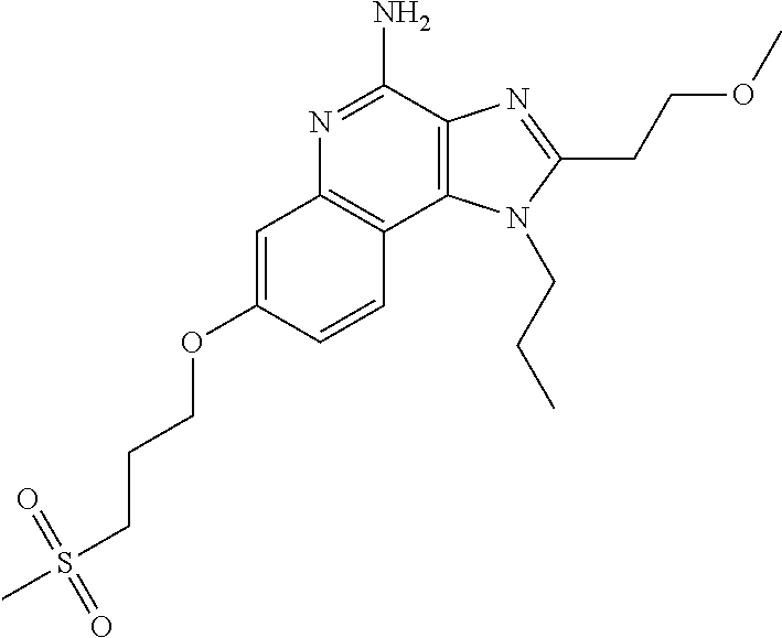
C12=C(C(N)=NC3=C1C=CC(OCCCS(C)(=O)=O)=C3)N=C(CCOC)N2CCC
